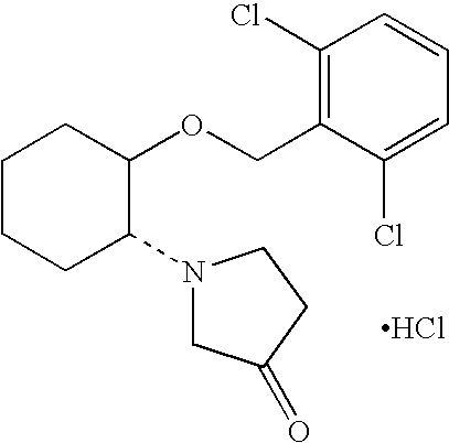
C1CCC(N2CC(=O)CC2)C(OCC2=C(Cl)C=CC=C2Cl)C1.Cl
